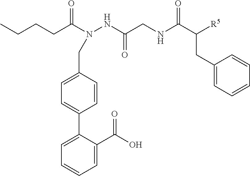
CCCCC(N(CC1=CC=C(C2=CC=CC=C2C(O)=O)C=C1)NC(=O)CNC(C([R5])CC1=CC=CC=C1)=O)=O
